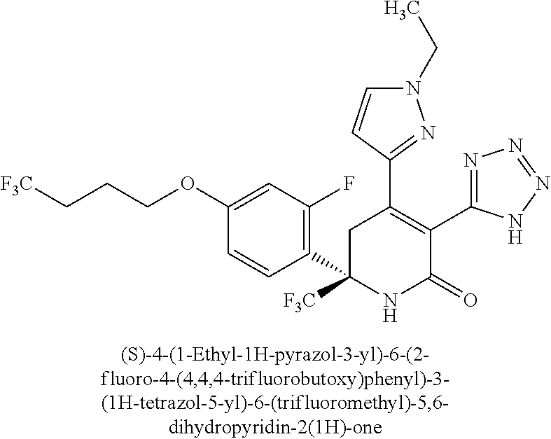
C1(C2=C(C3=NN=NN3)C(=O)NC(C3=C(F)C=C(OCCC[F3C])C=C3)([F3C])C2)=NN(CC)C=C1
